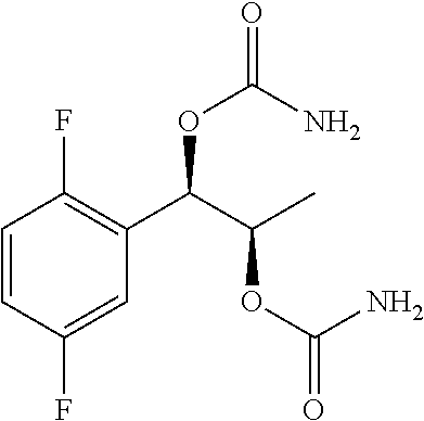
C1=CC(F)=CC(C(C(C)OC(=O)N)OC(N)=O)=C1F
